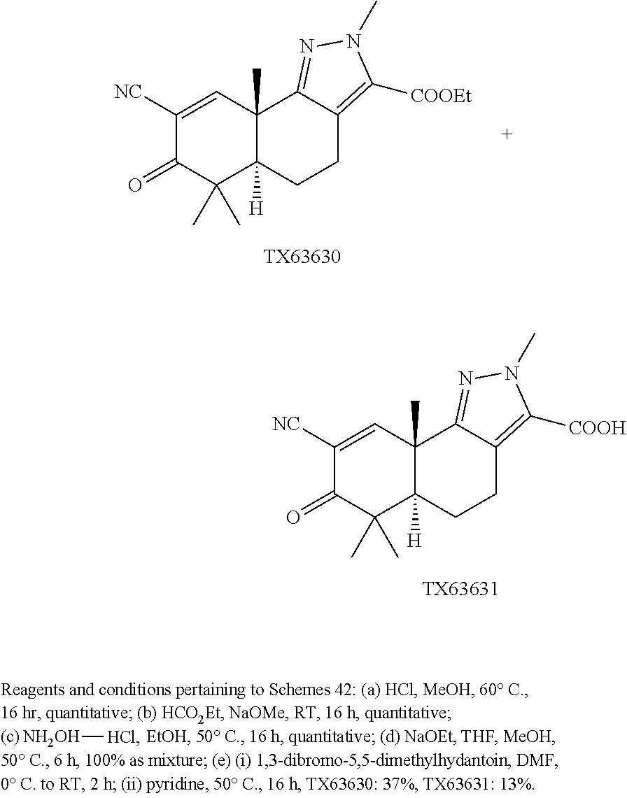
C1([NC])=CC2(C)C([H])(C(C)(C)C1=O)CCC1=C([COOH])N(C)N=C21.[TX63631].C1([NC])=CC2(C)C([H])(C(C)(C)C1=O)CCC1=C([COOEt])N(C)N=C21.[TX63630].[NH2OH][HCl]
